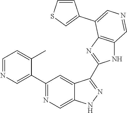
C1(C2=CN=CC=C2C)=NC=C2C(=C1)C(C1=NC3=C(N1)C=NC=C3C1=CSC=C1)=NN2
